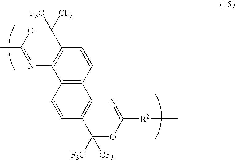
C12=C(C=CC3=C1N=C(C)OC3([CF3])[F3C])C1=C(C=C2)C([CF3])([F3C])OC([R2]C)=N1
